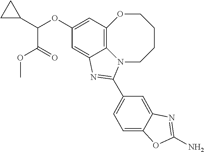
C12=C3C=C(OC(C4CC4)C(OC)=O)C=C1N=C(C1=CC=C4C(=C1)N=C(N)O4)N2CCCCO3
